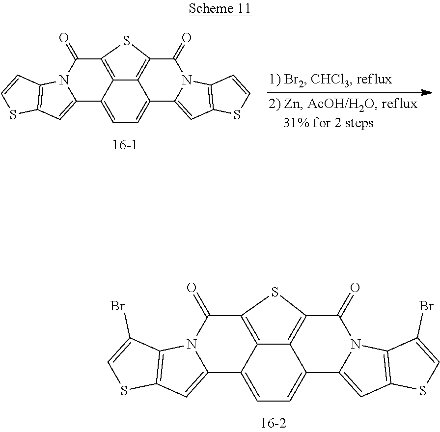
C12=C3C(=O)N4C(=CC5=C4C(Br)=CS5)C1=CC=C1C2=C(C(=O)N2C1=CC1=C2C(Br)=CS1)S3.C12=C3C(=O)N4C(=CC5=C4C=CS5)C1=CC=C1C2=C(C(=O)N2C1=CC1=C2C=CS1)S3
